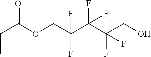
C(C(OCC(C(C(CO)(F)F)(F)F)(F)F)=O)=C
